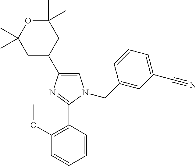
C1=C(C2CC(C)(C)OC(C)(C)C2)N=C(C2=C(OC)C=CC=C2)N1CC1=CC(C#N)=CC=C1
